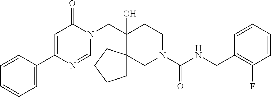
C1(C2=CC=CC=C2)=CC(=O)N(CC2(O)CCN(C(=O)NCC3=C(F)C=CC=C3)CC23CCCC3)C=N1
